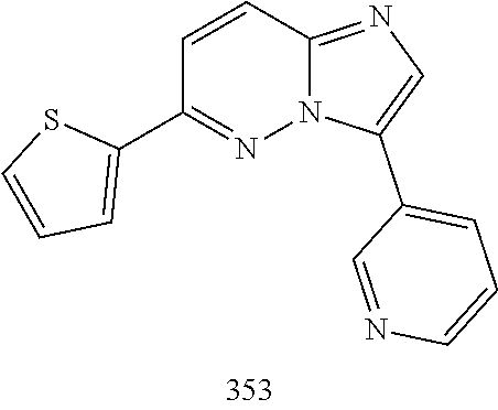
C1(C2=CC=CN=C2)=CN=C2C=CC(C3=CC=CS3)=NN12
